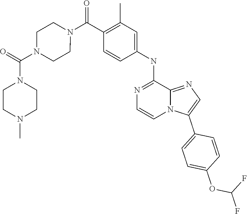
N1(C(C2=C(C)C=C(NC3=NC=CN4C3=NC=C4C3=CC=C(OC(F)F)C=C3)C=C2)=O)CCN(C(N2CCN(C)CC2)=O)CC1
